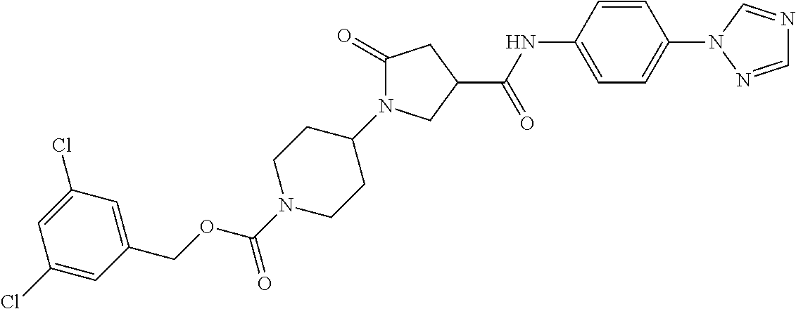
C(C1CN(C2CCN(C(=O)OCC3=CC(Cl)=CC(Cl)=C3)CC2)C(=O)C1)(NC1=CC=C(N2C=NC=N2)C=C1)=O
